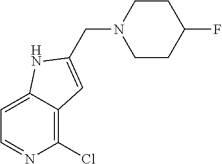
C1CC(F)CCN1CC1=CC2=C(Cl)N=CC=C2N1
